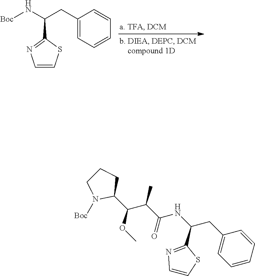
C1(CC(N[Boc])C2=NC=CS2)=CC=CC=C1.C1(C(OC)C(C(NC(CC2=CC=CC=C2)C2=NC=CS2)=O)C)CCCN1[Boc]
